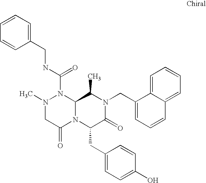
N1(C)CC(=O)N2C(N1C(NCC1=CC=CC=C1)=O)C(C)N(CC1=CC=CC3=CC=CC=C13)C(=O)C2CC1=CC=C(O)C=C1
